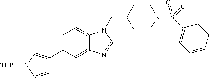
C(N1C2=CC=C(C3=CN([THP])N=C3)C=C2N=C1)C1CCN(S(C2=CC=CC=C2)(=O)=O)CC1
